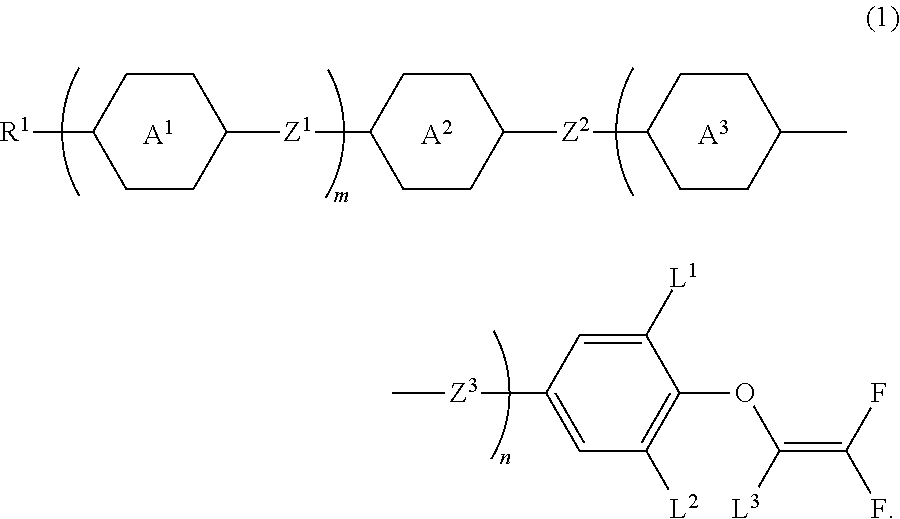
[A1].[A3].C1([R1])CCC([Z1]C2CCC([Z2]C3CCC(C)CC3)CC2)CC1.[A2].C1([Z3]C)=CC([L2])=C(OC(=C(F)F)[L3])C([L1])=C1
